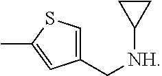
C1(C[NH]C2CC2)=CSC(C)=C1
